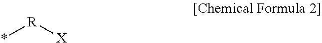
*[R][X]
